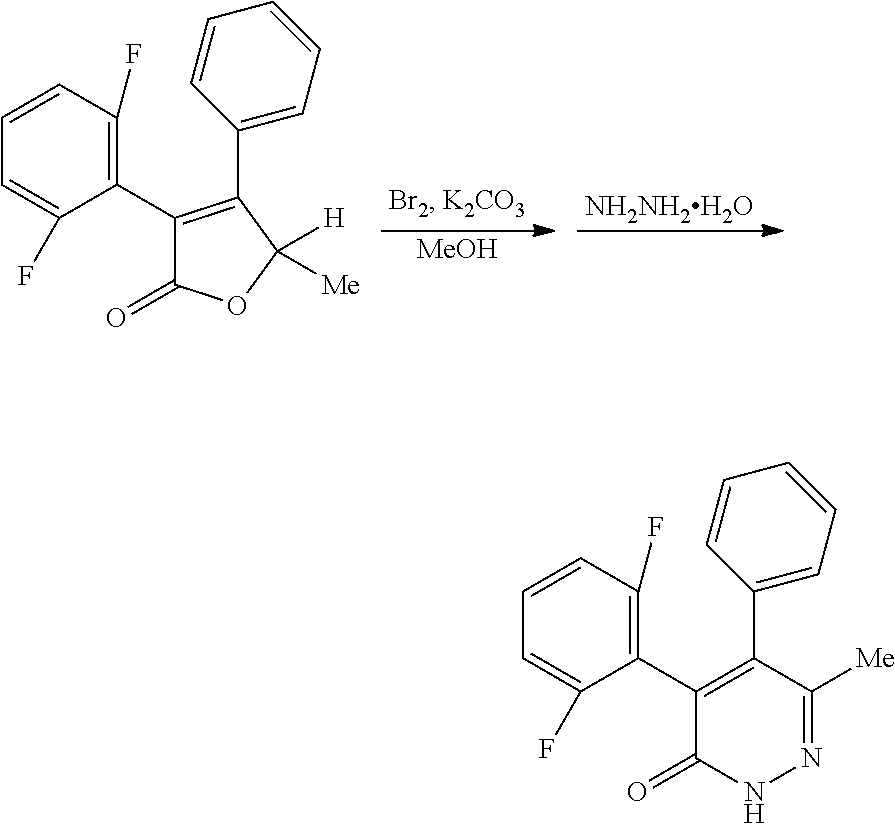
[NH2NH2H2O].C1=CC(F)=C(C2=C(C3=CC=CC=C3)C([H])([Me])OC2=O)C(F)=C1.[MeOH].C1=CC(F)=C(C2=C(C3=CC=CC=C3)C([Me])=NNC2=O)C(F)=C1
